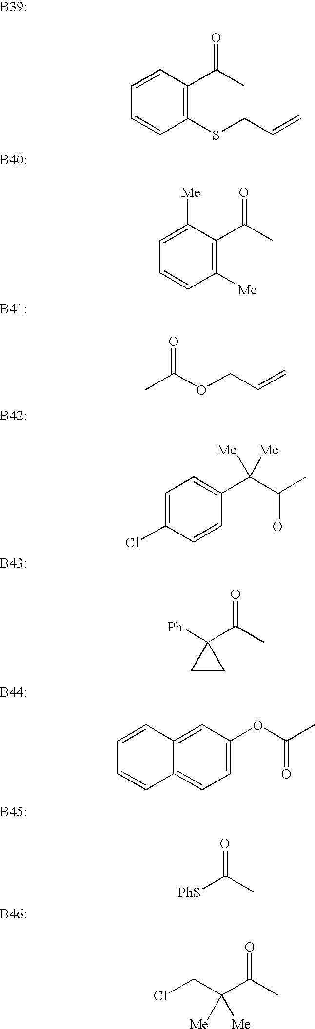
C1=CC(C(C)=O)=C(SCC=C)C=C1.C1=C([Me])C(C(C)=O)=C([Me])C=C1.CC(OCC=C)=O.C1=C(Cl)C=CC(C(C(C)=O)([Me])[Me])=C1.C1CC1(C(=O)C)[Ph].C1=CC2=CC(OC(C)=O)=CC=C2C=C1.[PhS]C(=O)C.ClCC(C(C)=O)([Me])[Me]
